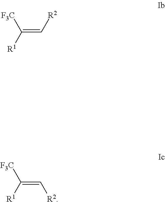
C(=C[R2])([F3C])[R1].C(=C[R2])([F3C])[R1]
